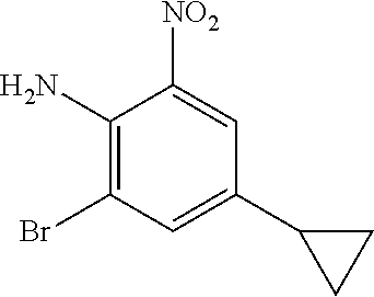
C1(N)=C(Br)C=C(C2CC2)C=C1[NO2]
